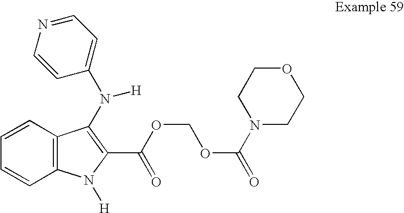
C1=CC=CC2=C1N([H])C(C(OCOC(N1CCOCC1)=O)=O)=C2N([H])C1=CC=NC=C1
